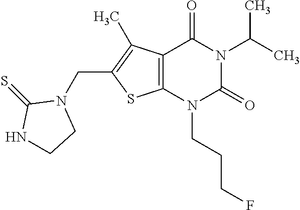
C12=C(N(CCCF)C(=O)N(C(C)C)C1=O)SC(CN1C(=S)NCC1)=C2C
